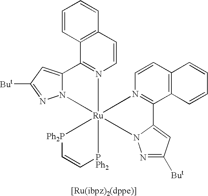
[[Ru(ibpz)2(dppe)]].C12=C(C=CN3=C1C1=CC([But])=NN1[Ru]314(N3=C(C5=C(C=C3)C=CC=C5)C3=CC([But])=NN31)[Ph2P]C=C[PPh2]C4)C=CC=C2
